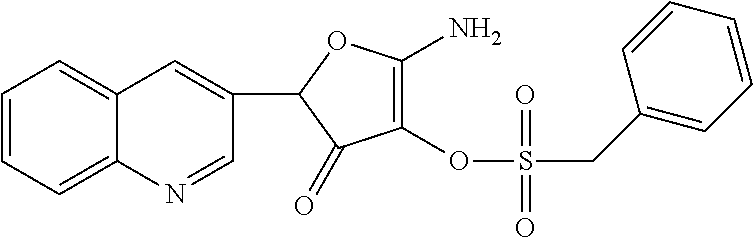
C1(C2C(=O)C(OS(CC3=CC=CC=C3)(=O)=O)=C(N)O2)=CC2=CC=CC=C2N=C1
